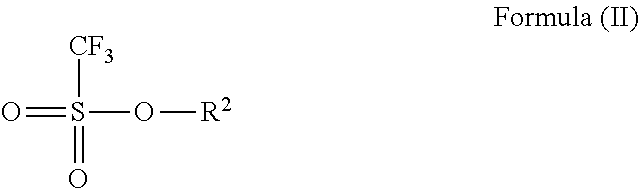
S(O[R2])([CF3])(=O)=O
